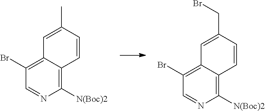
C1=NC([N(Boc)2])=C2C(=C1Br)C=C(C)C=C2.C1=NC([N(Boc)2])=C2C(=C1Br)C=C(CBr)C=C2
